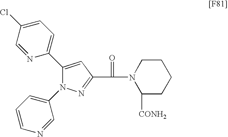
N1=C(C(=O)N2C([CONH2])CCCC2)C=C(C2=CC=C(Cl)C=N2)N1C1=CC=CN=C1
